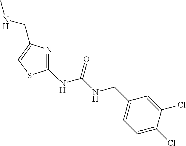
C1(NC(NCC2=CC=C(Cl)C(Cl)=C2)=O)=NC(CNC)=CS1
